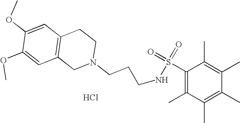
C1(S(=O)(=O)NCCCN2CC3=C(C=C(OC)C(OC)=C3)CC2)=C(C)C(C)=C(C)C(C)=C1C.Cl
